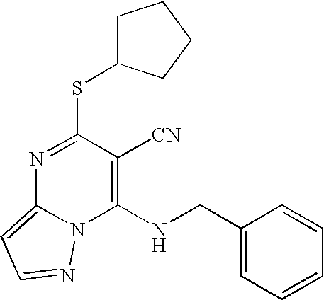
N1=C(SC2CCCC2)C([CN])=C(NCC2=CC=CC=C2)N2C1=CC=N2
